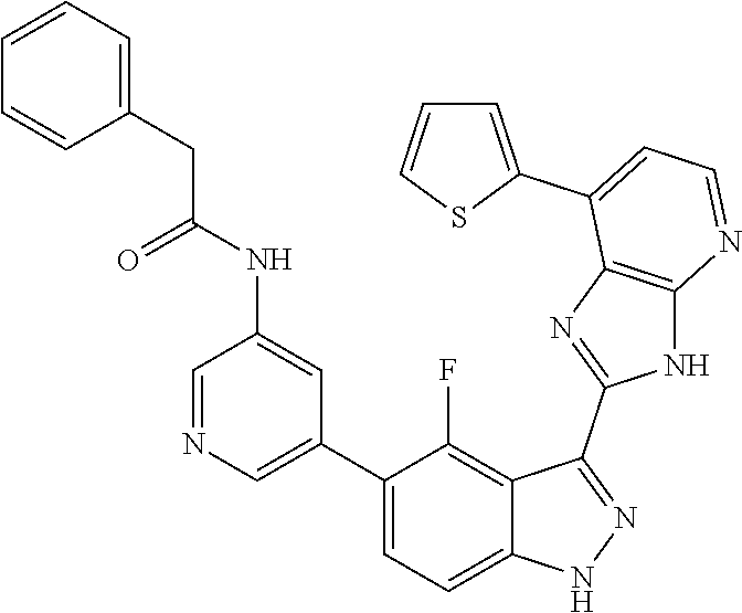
C1=NC=C(C2=CC=C3C(=C2F)C(C2=NC4=C(N2)N=CC=C4C2=CC=CS2)=NN3)C=C1NC(CC1=CC=CC=C1)=O
